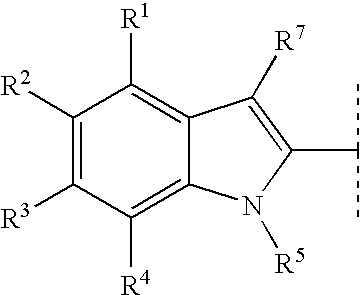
C1([R2])=C([R3])C([R4])=C2C(=C1[R1])C([R7])=C(C(C)C)N2[R5]
